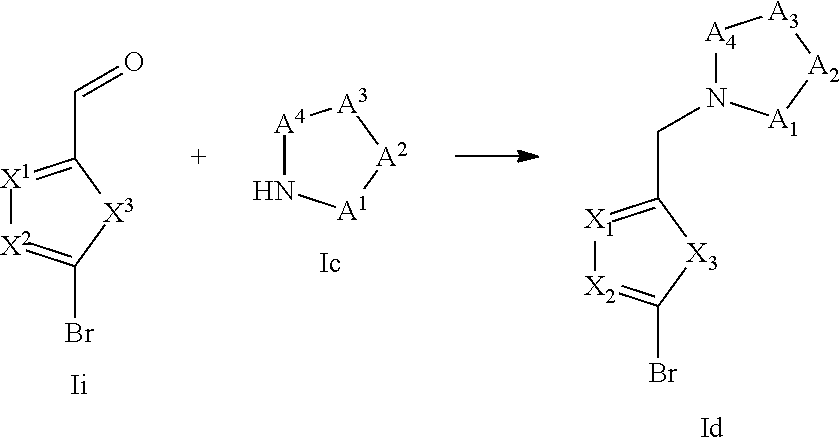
[X1]1=C(C=O)[X3]C(Br)=[X2]1.[A4]1N[A1][A2][A3]1.[X1]1=C(CN2[A4][A3][A2][A1]2)[X3]C(Br)=[X2]1
